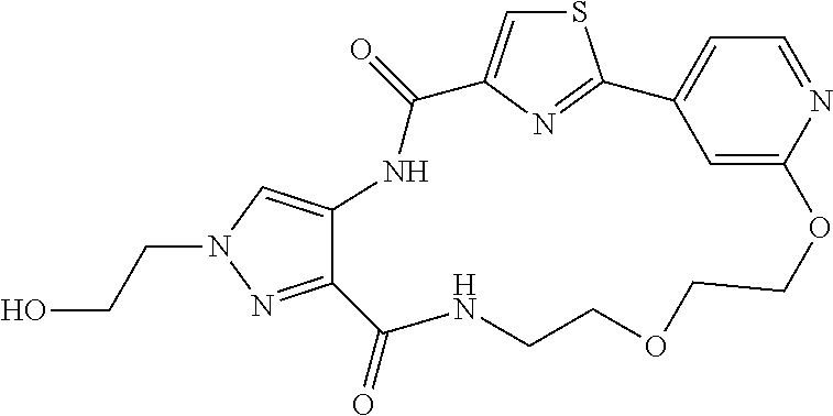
S1C=C2N=C1C1=CC=NC(=C1)OCCOCCNC(=O)C1=NN(CCO)C=C1NC2=O
